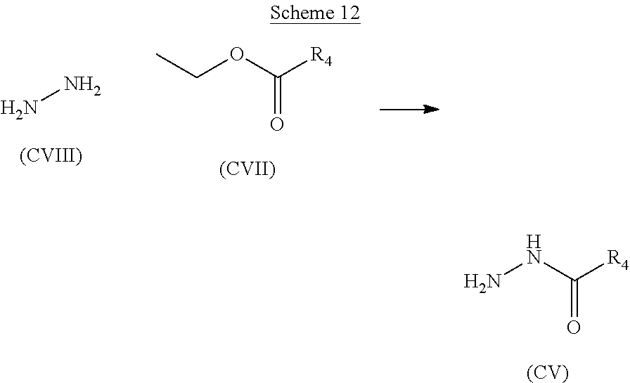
NN.[(CVIII)].C(OC([R4])=O)C.[(CVII)].NNC([R4])=O.[(CV)]
